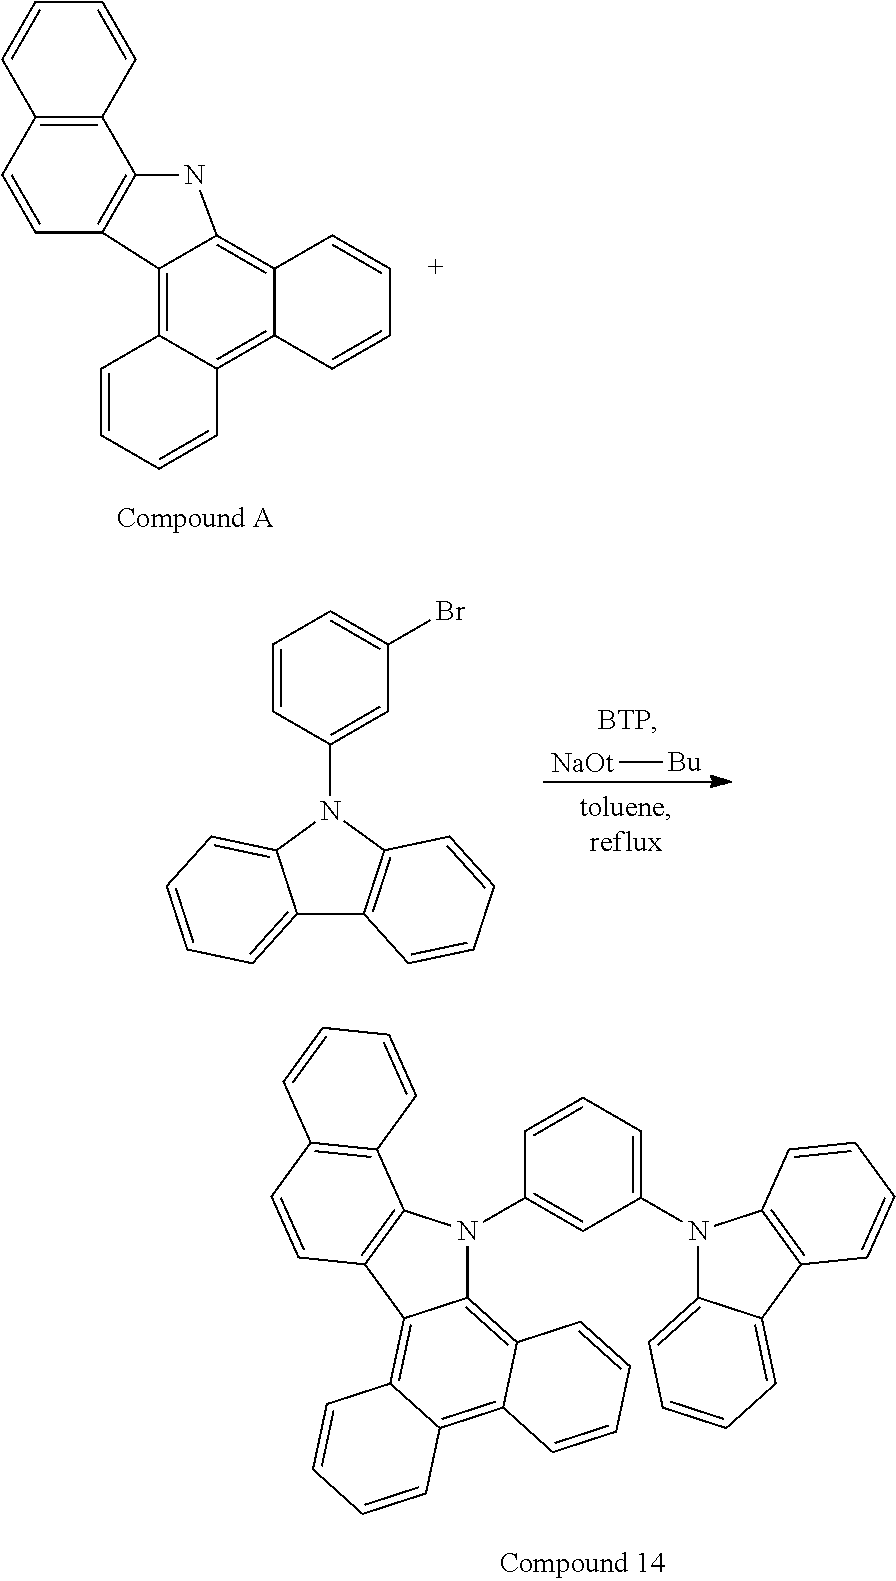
C12=C(C=CC3=C1NC1=C4C(=C5C(=C31)C=CC=C5)C=CC=C4)C=CC=C2.[NaOt][Bu].C1=CC=C(Br)C=C1N1C2=C(C3=CC=CC=C31)C=CC=C2.C12=C3C(=C4C(=C1C1=C(N2C2=CC(N5C6=CC=CC=C6C6=C5C=CC=C6)=CC=C2)C2=C(C=C1)C=CC=C2)C=CC=C4)C=CC=C3
